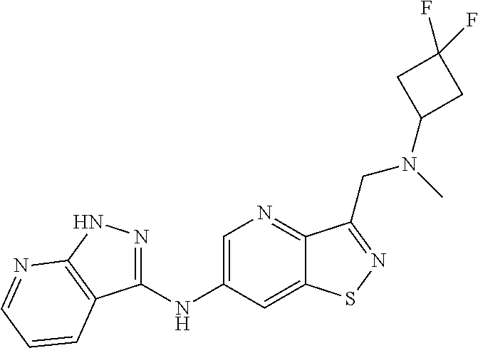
C1(NC2=CN=C3C(=C2)SN=C3CN(C)C2CC(F)(F)C2)=NNC2=C1C=CC=N2
